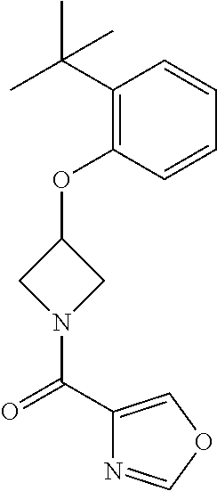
C1(C(C)(C)C)=C(OC2CN(C(C3=COC=N3)=O)C2)C=CC=C1
